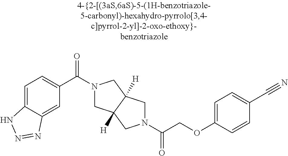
C1=C2C(=CC(C(N3CC4([H])C([H])(C3)CN(C(COC3=CC=C(C#N)C=C3)=O)C4)=O)=C1)N=NN2
